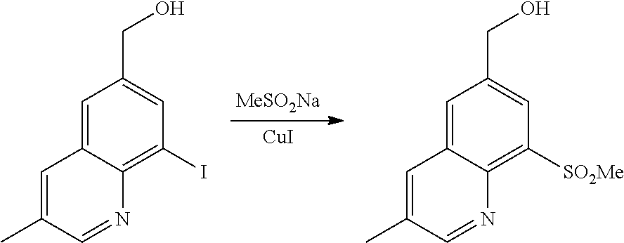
[MeSO2Na].[CuI].C1=C2C(=C(I)C=C1CO)N=CC(C)=C2.C1=C2C(=C([SO2Me])C=C1CO)N=CC(C)=C2
